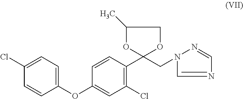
C1=C(Cl)C=CC(OC2=CC(Cl)=C(C3(CN4N=CN=C4)OC(C)CO3)C=C2)=C1
